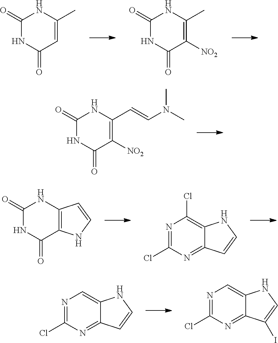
C1(=O)NC(=O)C=C(C)N1.C1(=O)NC(=O)C([NO2])=C(C)N1.C1(=O)NC(=O)C([NO2])=C(C=CN(C)C)N1.C1(=O)NC(=O)C2=C(N1)C=CN2.N1=C(Cl)N=C2C(=C1Cl)NC=C2.N1=C(Cl)N=C2C(=C1)NC=C2.N1=C(Cl)N=C2C(=C1)NC=C2I
